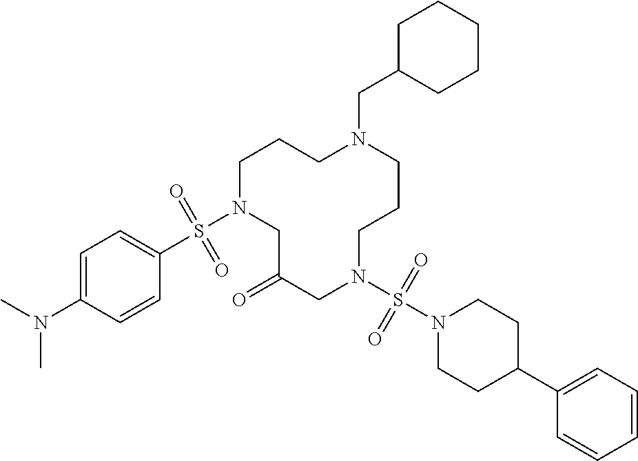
C1N(S(C2=CC=C(N(C)C)C=C2)(=O)=O)CC(=O)CN(S(N2CCC(C3=CC=CC=C3)CC2)(=O)=O)CCCN(CC2CCCCC2)CC1
